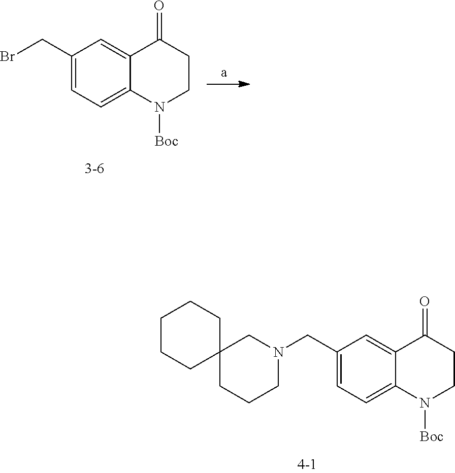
C1(CBr)=CC=C2C(=C1)C(=O)CCN2[Boc].C1(CN2CC3(CCC2)CCCCC3)=CC=C2C(=C1)C(=O)CCN2[Boc]
